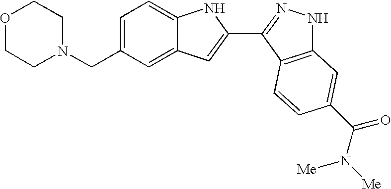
C1=C(CN2CCOCC2)C=C2C(=C1)NC(C1=NNC3=C1C=CC(C(N([Me])[Me])=O)=C3)=C2
